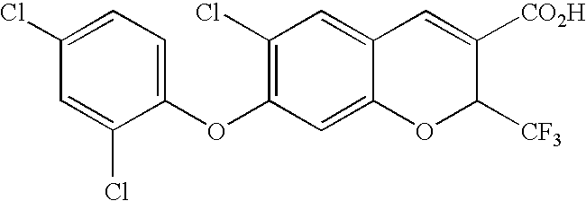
C1(OC2=CC=C(Cl)C=C2Cl)=C(Cl)C=C2C(=C1)OC([CF3])C([CO2H])=C2
